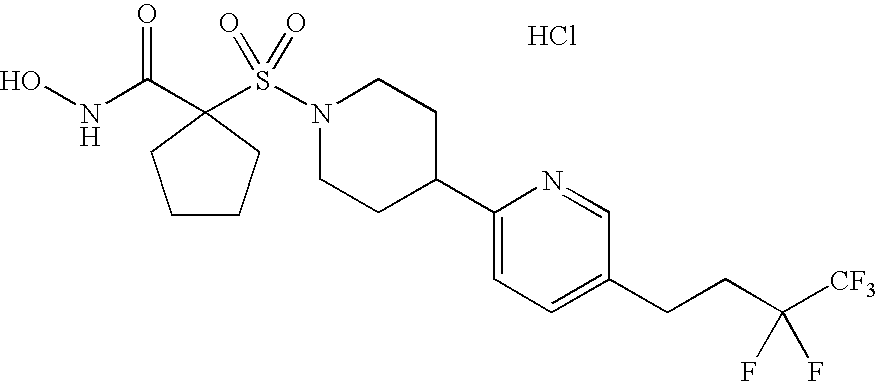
ONC(C1(S(N2CCC(C3=CC=C(CCC([CF3])(F)F)C=N3)CC2)(=O)=O)CCCC1)=O.Cl
